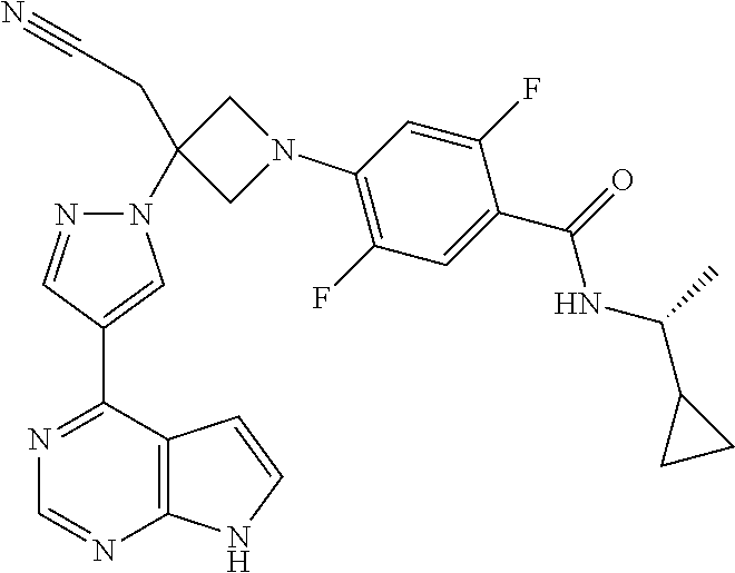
N1(C2(CC#N)CN(C3=C(F)C=C(C(NC(C4CC4)C)=O)C(F)=C3)C2)N=CC(C2=NC=NC3=C2C=CN3)=C1
